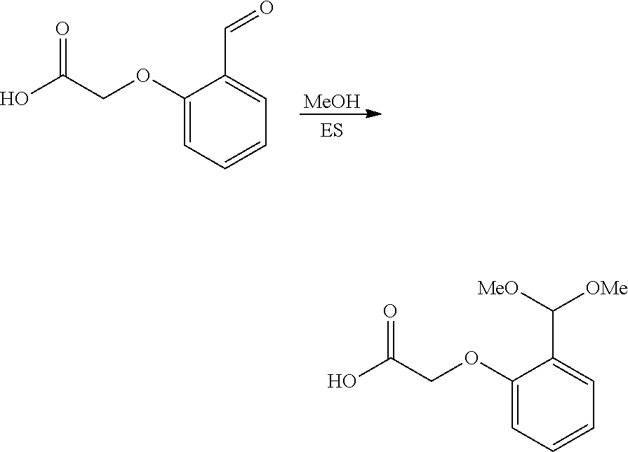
C1(OCC(O)=O)=CC=CC=C1C([OMe])[MeO].C1(OCC(O)=O)=CC=CC=C1C=O.[MeOH]
